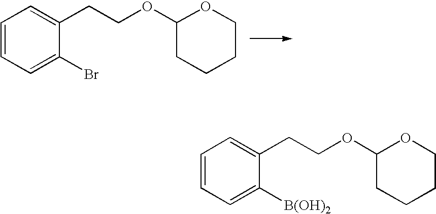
C1=CC=C(Br)C(CCOC2CCCCO2)=C1.C1=CC=C([B(OH)2])C(CCOC2CCCCO2)=C1
